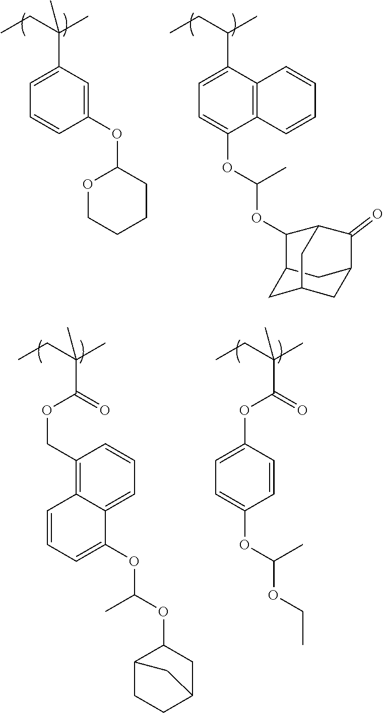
C(C(C)(C1=CC=CC(OC2OCCCC2)=C1)C)C.C(C(C)C1=CC=C(OC(OC2C3C(=O)C4CC(CC2C4)C3)C)C2=C1C=CC=C2)C.C(C(C)(C)C(=O)OCC1=C2C(=CC=C1)C(OC(OC1C3CCC(C1)C3)C)=CC=C2)C.C(C(C)(C(=O)OC1=CC=C(OC(OCC)C)C=C1)C)C
